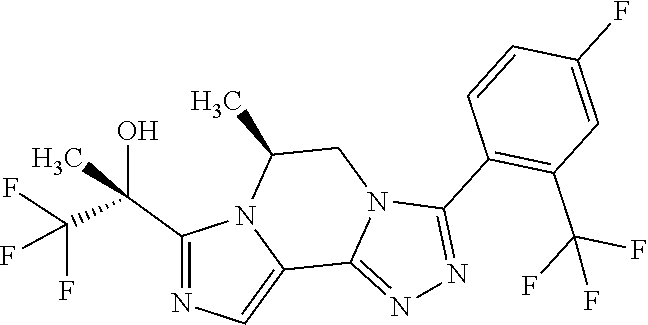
C1(C(C(F)(F)F)(O)C)=NC=C2N1C(C)CN1C2=NN=C1C1=C(C(F)(F)F)C=C(F)C=C1
